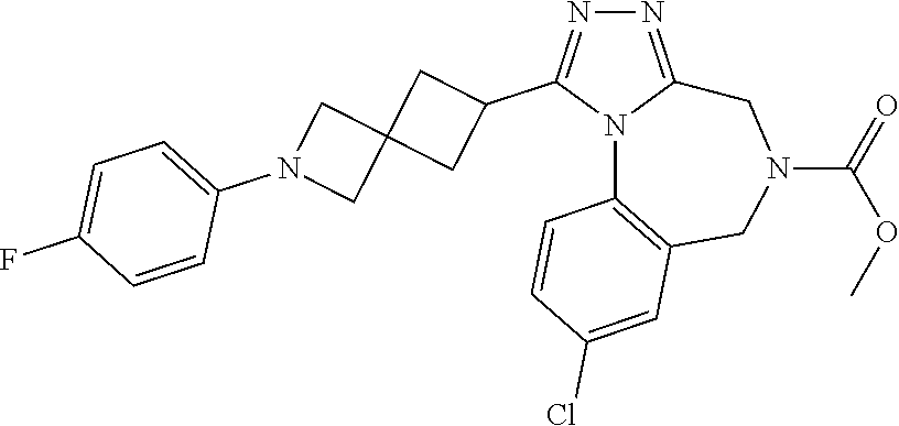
N1=C2N(C(C3CC4(C3)CN(C3=CC=C(F)C=C3)C4)=N1)C1=C(CN(C(=O)OC)C2)C=C(Cl)C=C1
